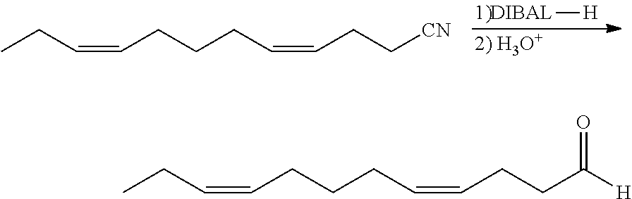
[DIBAL][H].CCC=CCCCC=CCC[CN].CCC=CCCCC=CCCC([H])=O
